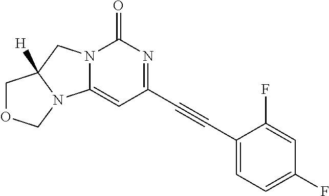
C(C1=NC(=O)N2C(=C1)N1C([H])(C2)COC1)#CC1=CC=C(F)C=C1F
